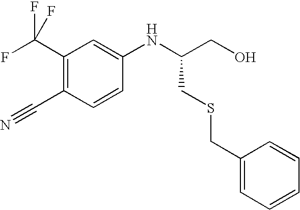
C1(C(F)(F)F)=C(C#N)C=CC(NC(CO)CSCC2=CC=CC=C2)=C1
